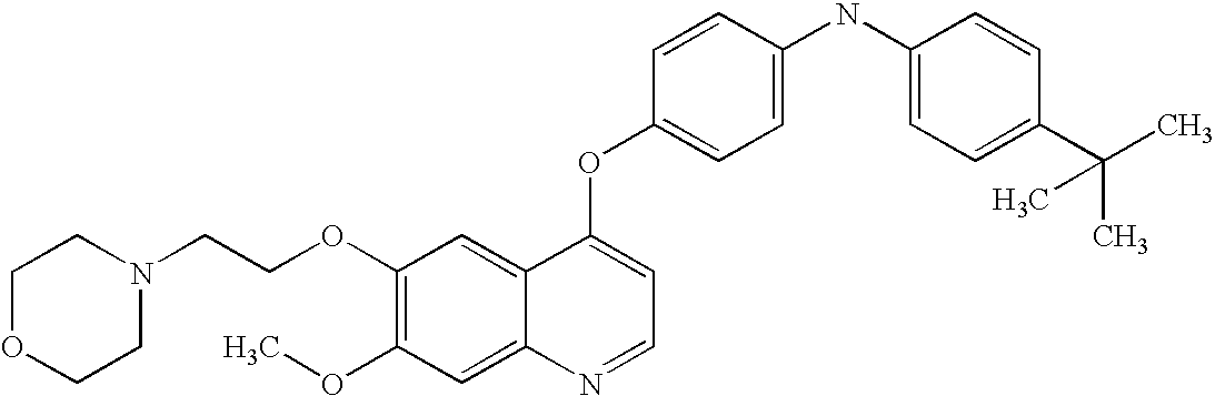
C1(OCCN2CCOCC2)=C(OC)C=C2C(=C1)C(OC1=CC=C(NC3=CC=C(C(C)(C)C)C=C3)C=C1)=CC=N2
